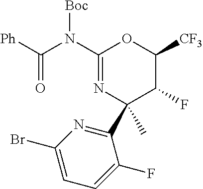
C1(N(C(=O)[Ph])[Boc])=NC(C2=NC(Br)=CC=C2F)(C)C(F)C([CF3])O1
